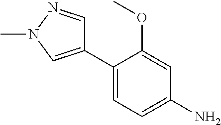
C1(C2=CC=C(N)C=C2OC)=CN(C)N=C1
